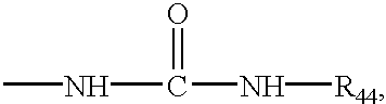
CNC(=O)N[R44]
